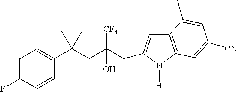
C1=CC(C(CC(CC2=CC3=C(N2[H])C=C([CN])C=C3C)([CF3])O)(C)C)=CC=C1F
